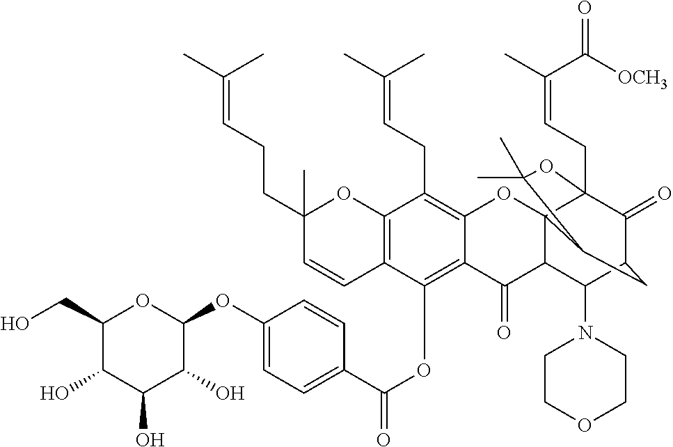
C1(O)C(CO)OC(OC2=CC=C(C(OC3=C4C(=C(CC=C(C)C)C5=C3C=CC(C)(CCC=C(C)C)O5)OC35C(C4=O)C(N4CCOCC4)C4C(=O)C3(CC=C(C)C(=O)[OCH3])OC(C)(C)C5C4)=O)C=C2)C(O)C1O
